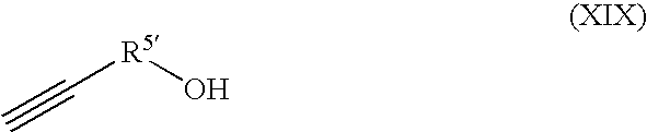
C([R5]O)#C
